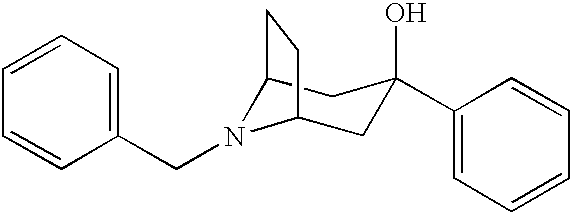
C12N(CC3=CC=CC=C3)C(CC(O)(C3=CC=CC=C3)C1)CC2
